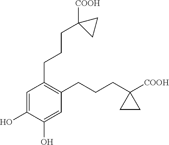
C1(O)=CC(CCCC2([COOH])CC2)=C(CCCC2([COOH])CC2)C=C1O
